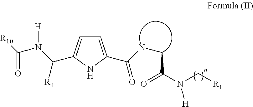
C1=C(C(NCC(=O)N(C[R1])[H])=O)NC(C(N(C([R10])=O)[H])[R4])=C1
